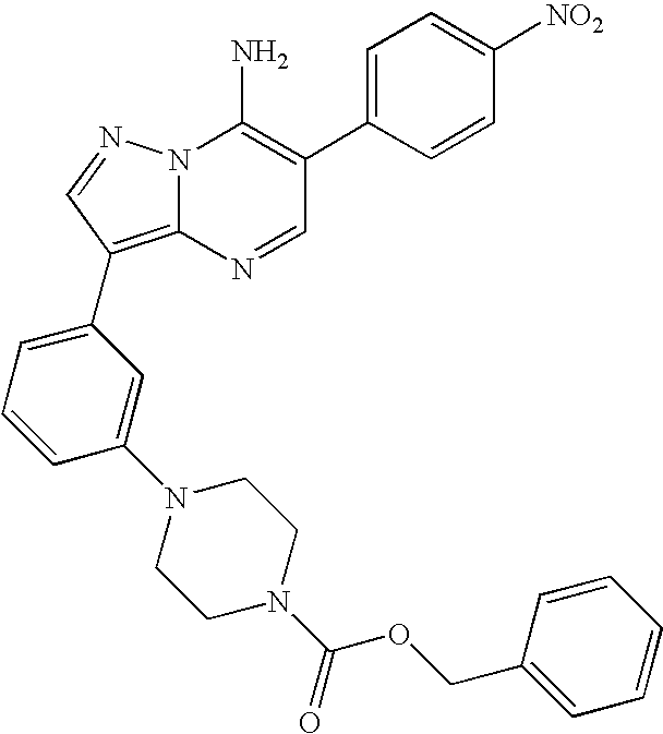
N12C(=C(C3=CC=CC(N4CCN(C(=O)OCC5=CC=CC=C5)CC4)=C3)C=N1)N=CC(C1=CC=C([NO2])C=C1)=C2N
